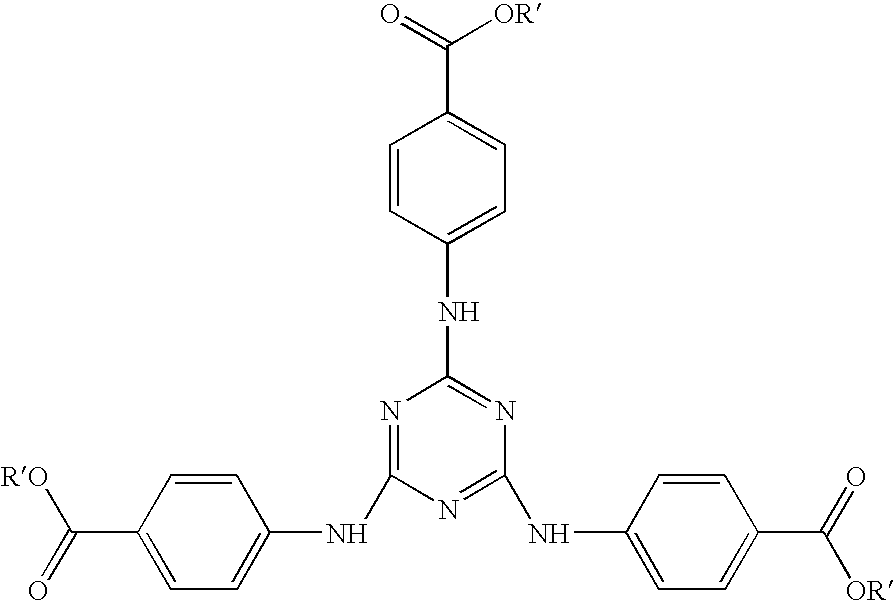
C1(C([RO])=O)=CC=C(NC2=NC(NC3=CC=C(C(=O)[OR])C=C3)=NC(NC3=CC=C(C(=O)[OR])C=C3)=N2)C=C1
